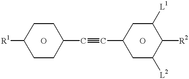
[R1]C1CCC(C#CC2CC([L2])C([R2])C([L1])C2)CC1.O.O
